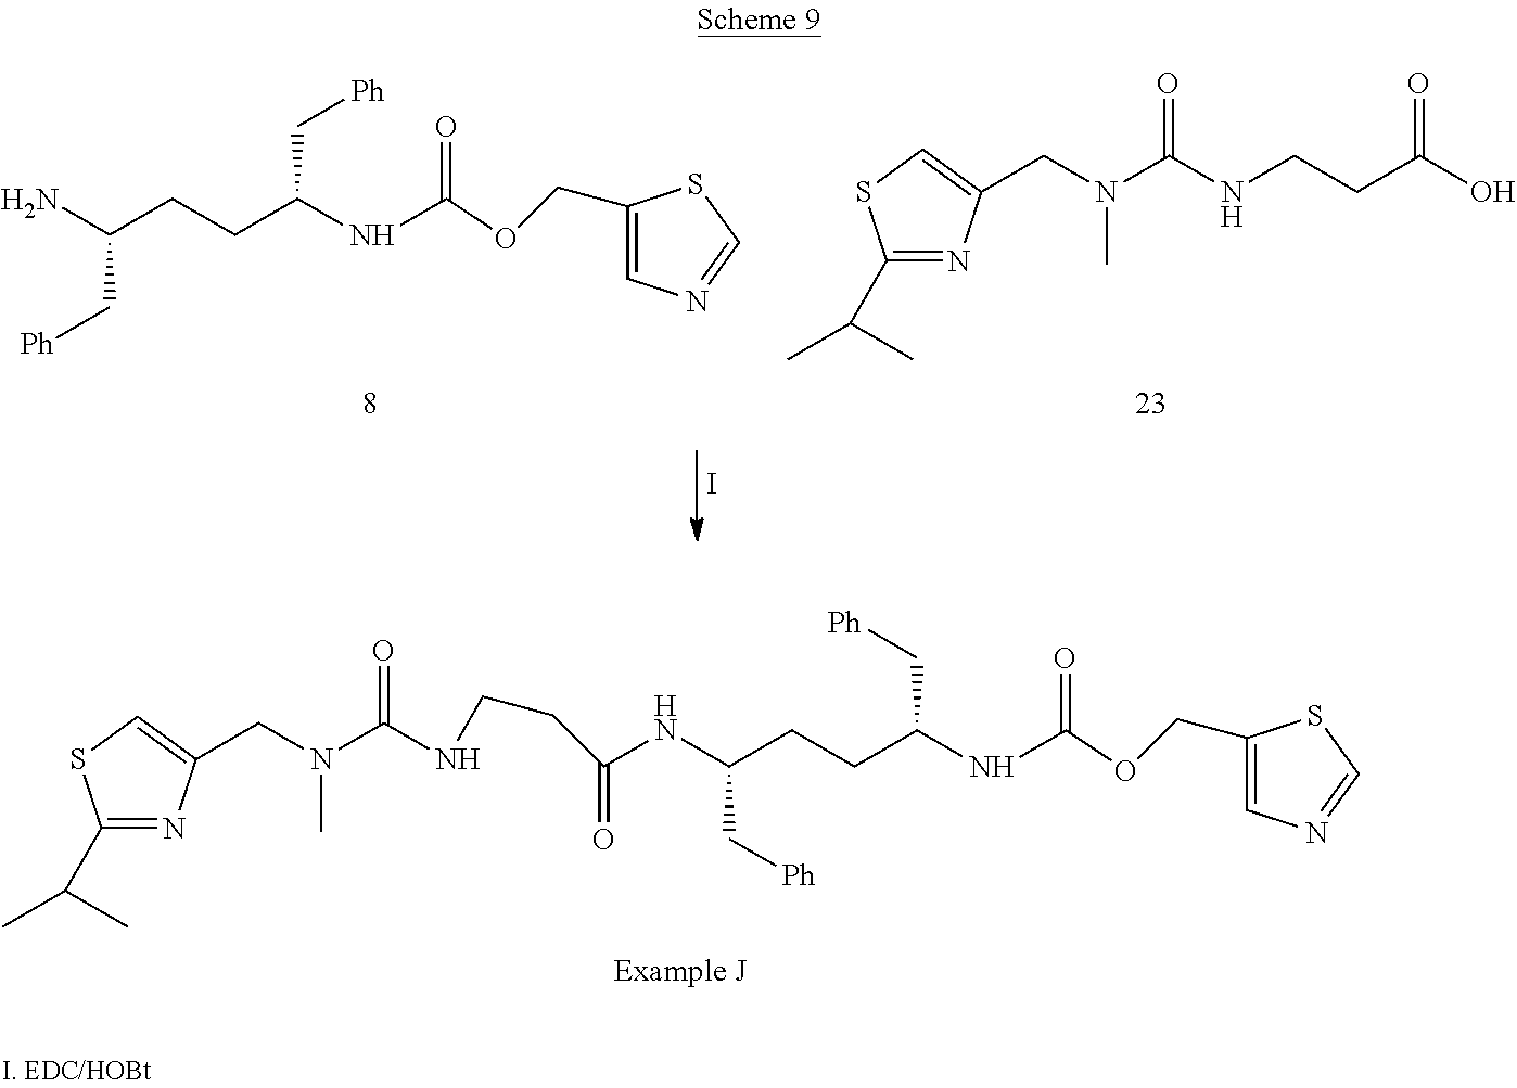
NC(CCC(NC(=O)OCC1=CN=CS1)C[Ph])C[Ph].C(O)(CCNC(N(CC1=CSC(C(C)C)=N1)C)=O)=O.I.N(C(CCC(NC(=O)OCC1=CN=CS1)C[Ph])C[Ph])C(=O)CCNC(N(CC1=CSC(C(C)C)=N1)C)=O
